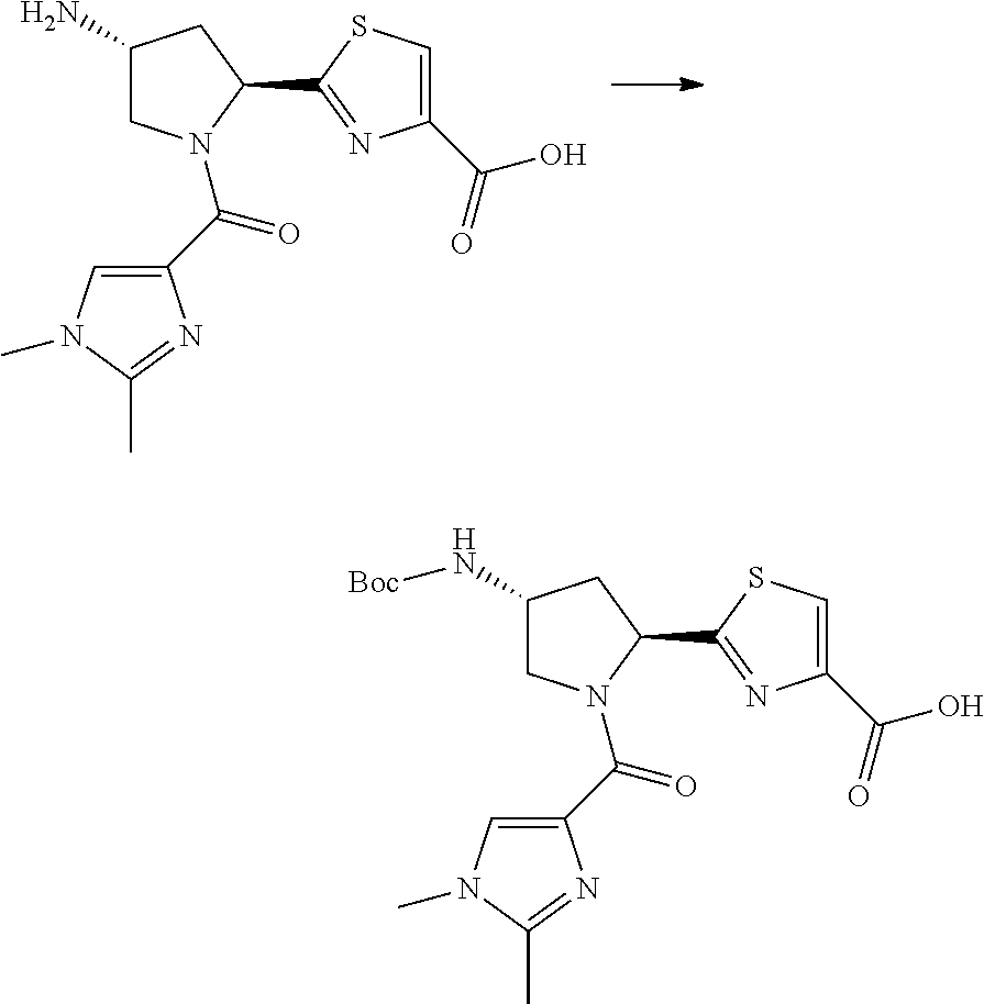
C1(N)CN(C(C2=CN(C)C(C)=N2)=O)C(C2=NC(C(=O)O)=CS2)C1.C1(N[Boc])CN(C(C2=CN(C)C(C)=N2)=O)C(C2=NC(C(=O)O)=CS2)C1
